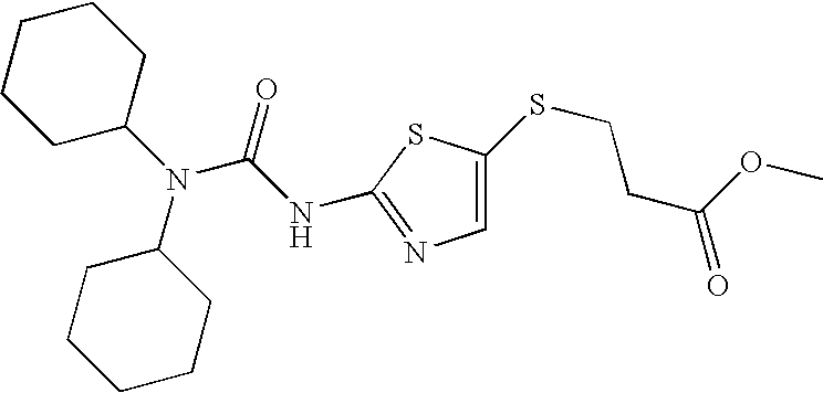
C1CCC(N(C(=O)NC2=NC=C(SCCC(=O)OC)S2)C2CCCCC2)CC1
